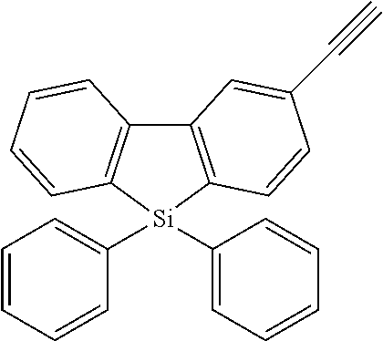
C12=C([Si](C3=CC=CC=C3)(C3=CC=CC=C3)C3=C1C=CC=C3)C=CC(C#C)=C2
